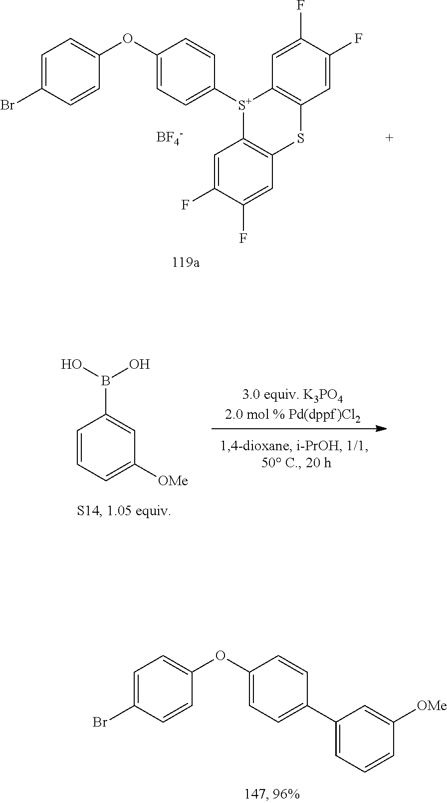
C1=CC=C([OMe])C=C1B(O)O.C1(OC2=CC=C(Br)C=C2)=CC=C(C2=CC=CC([OMe])=C2)C=C1.[BF4-].C1=C(OC2=CC=C(Br)C=C2)C=CC([S+]2C3=C(C=C(F)C(F)=C3)SC3=C2C=C(F)C(F)=C3)=C1
